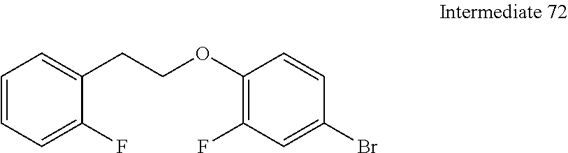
C1=CC=C(F)C(CCOC2=C(F)C=C(Br)C=C2)=C1
